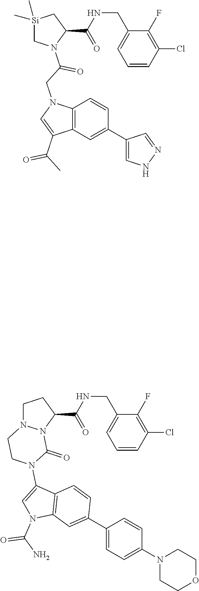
[Si]1(C)(C)CN(C(CN2C=C(C(C)=O)C3=C2C=CC(C2=CNN=C2)=C3)=O)C(C(NCC2=CC=CC(Cl)=C2F)=O)C1.C1N2N(C(C(NCC3=CC=CC(Cl)=C3F)=O)C1)C(=O)N(C1=CN(C(=O)N)C3=C1C=CC(C1=CC=C(N4CCOCC4)C=C1)=C3)CC2
